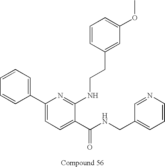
C1=CC(C2=CC=C(C(NCC3=CC=CN=C3)=O)C(NCCC3=CC(OC)=CC=C3)=N2)=CC=C1
